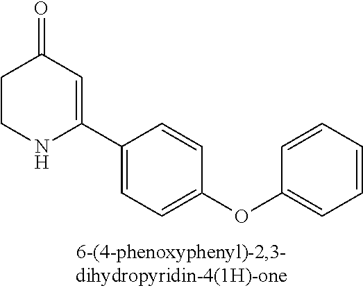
C1CNC(C2=CC=C(OC3=CC=CC=C3)C=C2)=CC1=O
